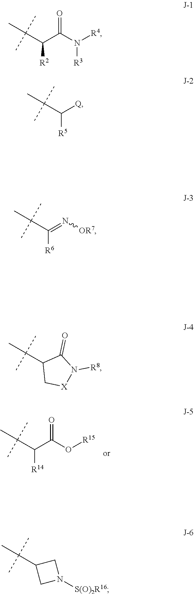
C(C(C(O[R15])=O)[R14])(C)(C)C.C(C(C(N([R4])[R3])=O)[R2])(C)(C)C.C(C([Q])[R5])(C)(C)C.C(C(=N[OR7])[R6])(C)(C)C.[X]1N([R8])C(=O)C(C(C)(C)C)C1.C(C1CN([S(O)2R16])C1)(C)(C)C
